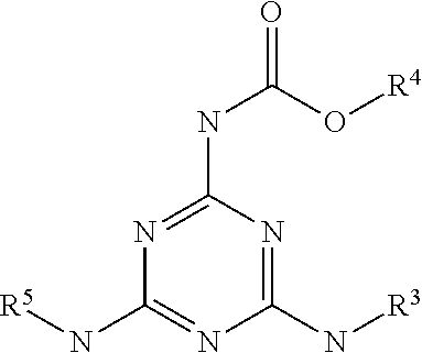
N1=C(NC(=O)O[R4])N=C(N[R3])N=C1N[R5]
